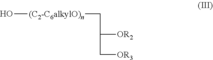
O[(C2-C6alkylO)n]CC([OR2])C[OR3]
